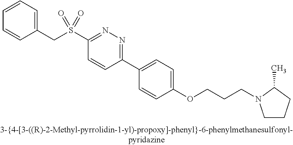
C1(S(CC2=CC=CC=C2)(=O)=O)=NN=C(C2=CC=C(OCCCN3CCCC3C)C=C2)C=C1
